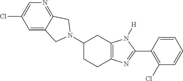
C1(N2CC3=CC(Cl)=CN=C3C2)CCC2=C(C1)N([H])C(C1=C(Cl)C=CC=C1)=N2
